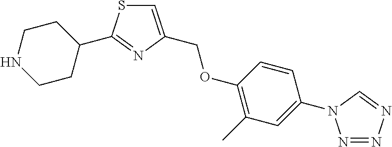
C1CNCCC1C1=NC(COC2=C(C)C=C(N3N=NN=C3)C=C2)=CS1
